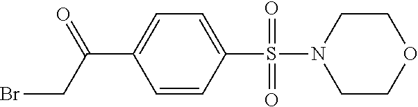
S(C1=CC=C(C(CBr)=O)C=C1)(=O)(=O)N1CCOCC1
